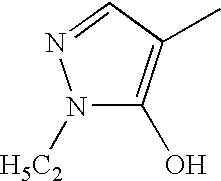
C1(O)=C(C)C=NN1[H5C2]
